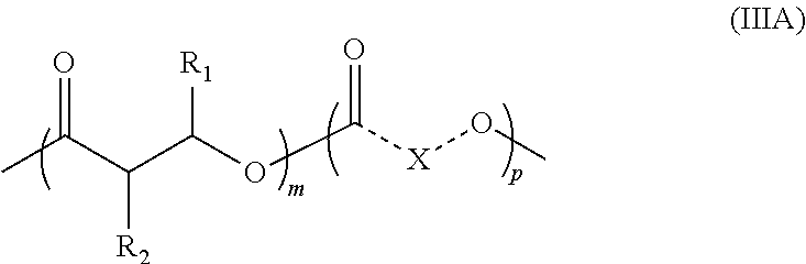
CC(C(C(OC([X]OC)=O)[R1])[R2])=O
